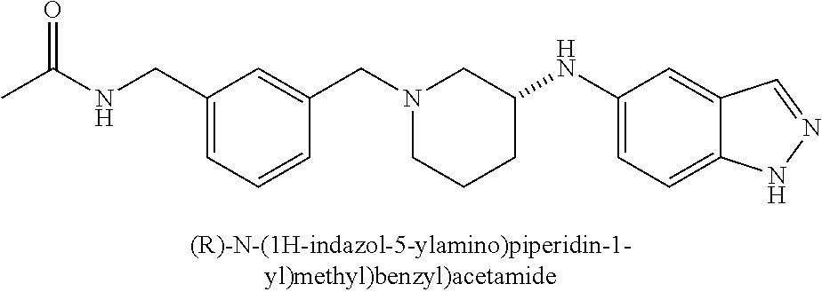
N1(CC2=CC(CNC(C)=O)=CC=C2)CCCC(NC2=CC=C3C(=C2)C=NN3)C1
